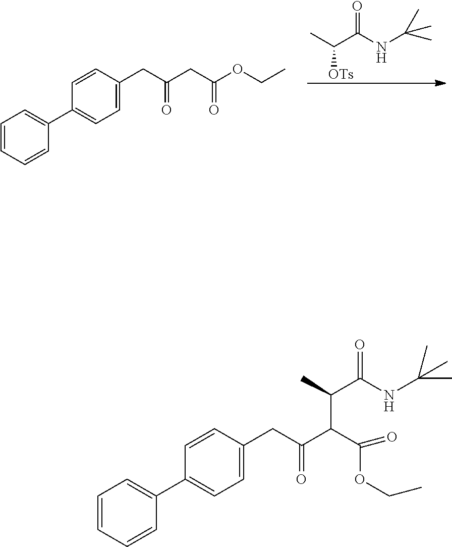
CC(C(NC(C)(C)C)=O)[OTs].C1=CC=CC(C2=CC=C(CC(CC(OCC)=O)=O)C=C2)=C1.C1=CC=CC(C2=CC=C(CC(=O)C(C(=O)OCC)C(C)C(NC(C)(C)C)=O)C=C2)=C1
